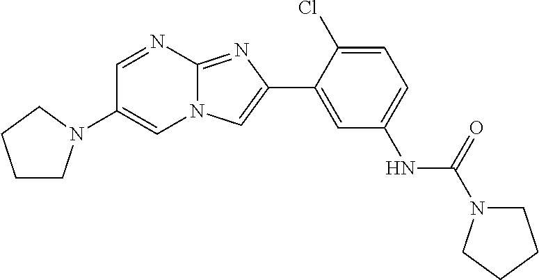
C1=NC2=NC(C3=CC(NC(=O)N4CCCC4)=CC=C3Cl)=CN2C=C1N1CCCC1
